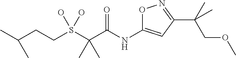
C(S(C(C(NC1=CC(C(COC)(C)C)=NO1)=O)(C)C)(O)O)CC(C)C
